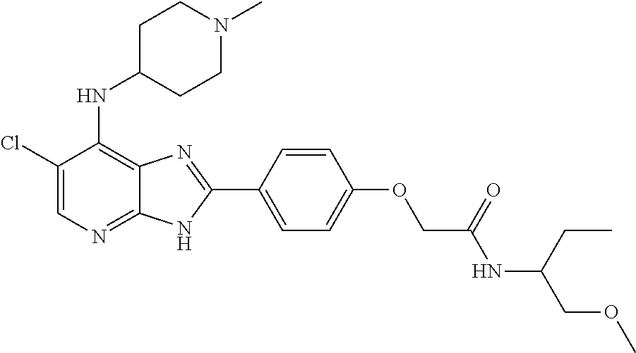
C1(Cl)=CN=C2C(=C1NC1CCN(C)CC1)N=C(C1=CC=C(OCC(NC(COC)CC)=O)C=C1)N2
